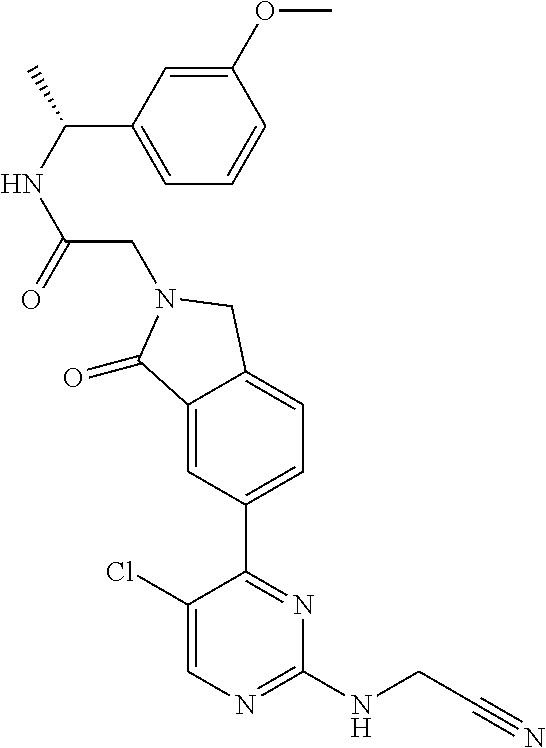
C1(Cl)=CN=C(NCC#N)N=C1C1=CC=C2C(=C1)C(=O)N(CC(NC(C)C1=CC=CC(OC)=C1)=O)C2
